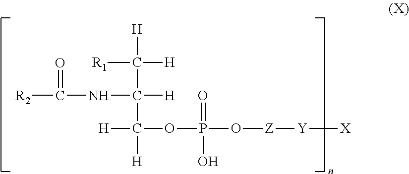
[R1]C([H])([H])C([H])(C([H])(OP(O[Z][Y][X])(=O)O)[H])NC([R2])=O
